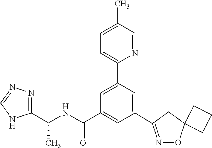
C1(C2=NOC3(C2)CCC3)=CC(C2=CC=C(C)C=N2)=CC(C(NC(C2=NN=CN2)C)=O)=C1
